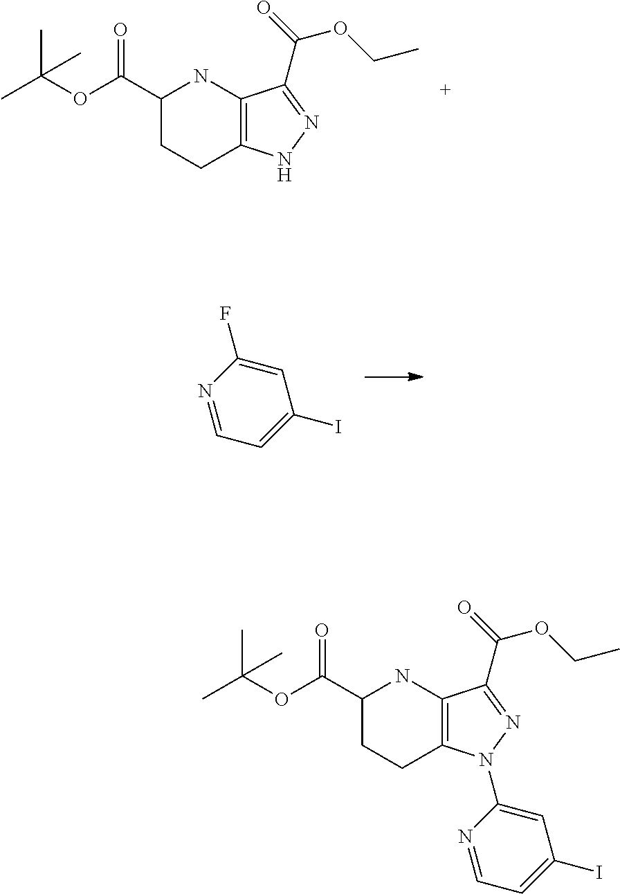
C1=NC(F)=CC(I)=C1.C12=C(NC(C(OC(C)(C)C)=O)CC1)C(C(=O)OCC)=NN2.C12=C(NC(C(OC(C)(C)C)=O)CC1)C(C(=O)OCC)=NN2C1=CC(I)=CC=N1
